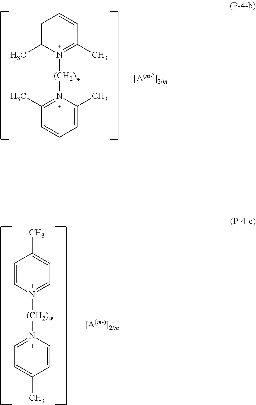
C1=C(C)N([(CH2)w]N2=C(C)C=CC=C2C)=C(C)C=C1.C1=CN([(CH2)w]N2=CC=C(C)C=C2)=CC=C1C
